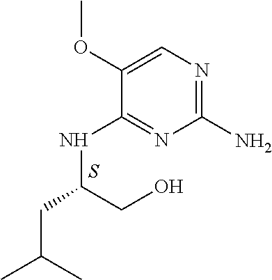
C1(N)=NC=C(OC)C(NC(CC(C)C)CO)=N1.S
